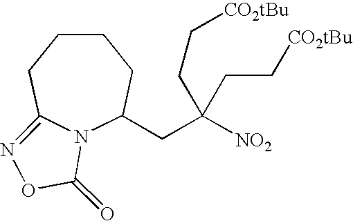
N12C(CC([NO2])(CC[CO2tBu])CC[CO2tBu])CCCCC1=NOC2=O
